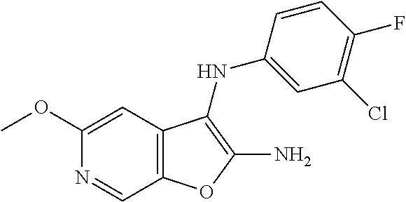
C12=C(C(NC3=CC(Cl)=C(F)C=C3)=C(N)O1)C=C(OC)N=C2
